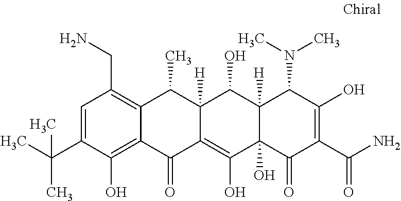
C1=C(C(C)(C)C)C(O)=C2C(=C1CN)C(C)C1([H])C(=C(O)C3(O)C([H])(C1O)C(N(C)C)C(O)=C(C(N)=O)C3=O)C2=O
